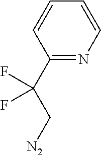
C1(C(C[N2])(F)F)=NC=CC=C1
